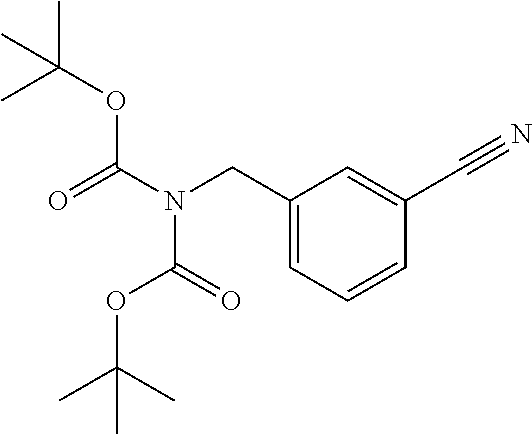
N(C(=O)OC(C)(C)C)(C(OC(C)(C)C)=O)CC1=CC=CC(C#N)=C1
